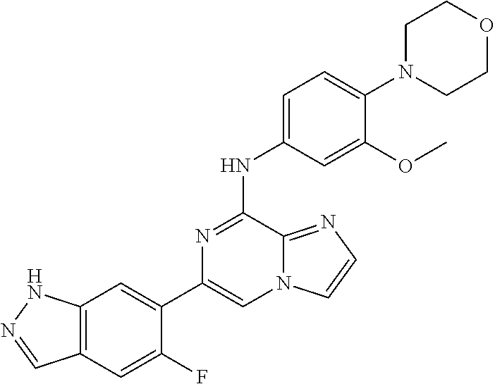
C1(C2=CC3=C(C=C2F)C=NN3)=CN2C(=NC=C2)C(NC2=CC=C(N3CCOCC3)C(OC)=C2)=N1
